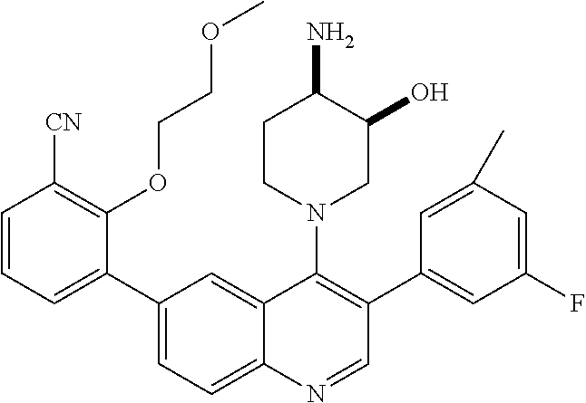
C1(C2=CC=C3C(=C2)C(N2CC(O)C(N)CC2)=C(C2=CC(F)=CC(C)=C2)C=N3)=CC=CC([CN])=C1OCCOC
